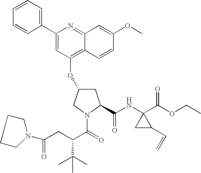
C1=CC=C(C2=CC(OC3CC(C(NC4(C(OCC)=O)CC4C=C)=O)N(C(=O)C(CC(=O)N4CCCC4)C(C)(C)C)C3)=C3C(=N2)C=C(OC)C=C3)C=C1
